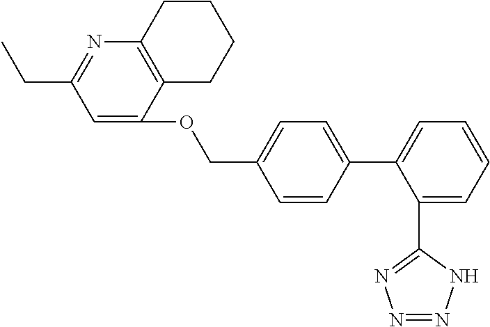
C1(C2=NN=NN2)=CC=CC=C1C1=CC=C(COC2=CC(CC)=NC3=C2CCCC3)C=C1
